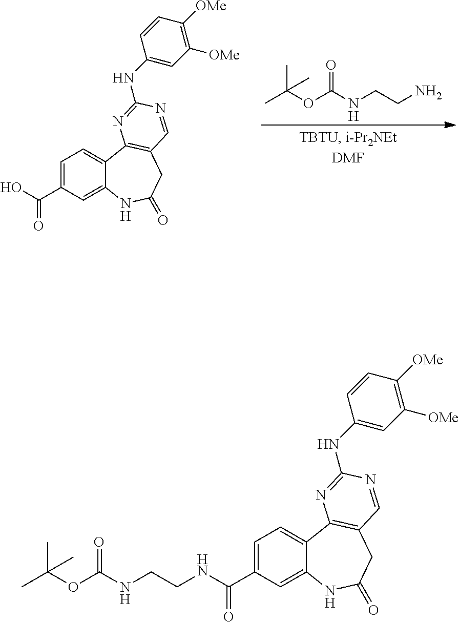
C1=C(C(NCCNC(OC(C)(C)C)=O)=O)C=C2C(=C1)C1=C(CC(=O)N2)C=NC(NC2=CC([OMe])=C([OMe])C=C2)=N1.C1=C(C(O)=O)C=C2C(=C1)C1=C(CC(=O)N2)C=NC(NC2=CC([OMe])=C([OMe])C=C2)=N1.CC(OC(NCCN)=O)(C)C
